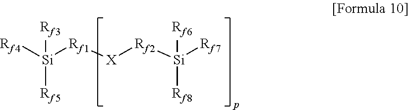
[Rf4][Si]([Rf1][X][Rf2][Si]([Rf7])([Rf6])[Rf8])([Rf3])[Rf5]
